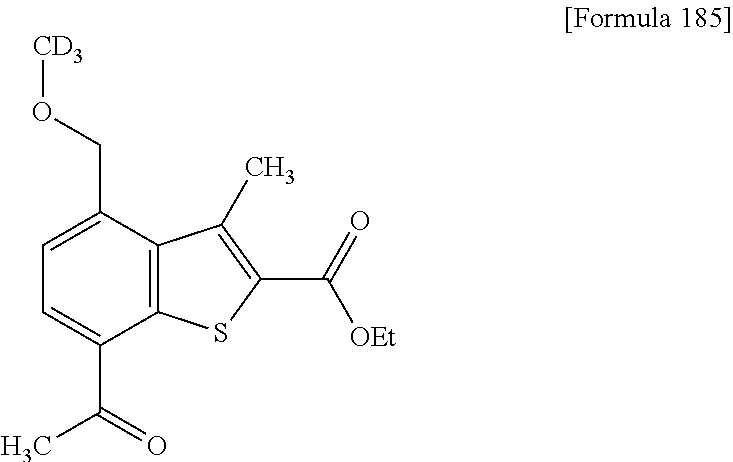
[CD3]OCC1=CC=C(C(=O)C)C2=C1C(C)=C(C(=O)[OEt])S2
